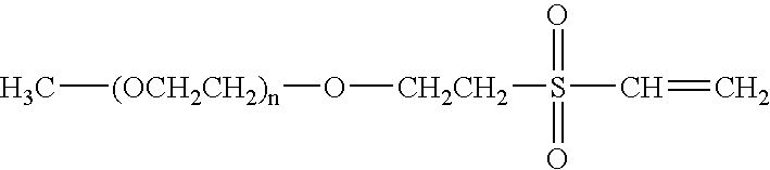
[(OCH2CH2)n](C)O[CH2CH2]S(=O)(=O)C=C
